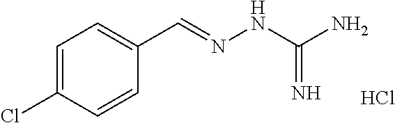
C1=C(Cl)C=CC(C=NNC(N)=N)=C1.Cl
